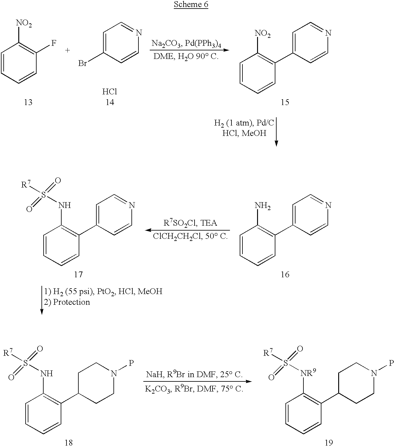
C1=CC=CC(C2CCN(P)CC2)=C1[NR9]S(=O)([R7])=O.C1=CC=CC(C2CCN(P)CC2)=C1NS(=O)([R7])=O.C1=CC=CC(C2=CC=NC=C2)=C1N.C1=CC=CC(C2=CC=NC=C2)=C1NS(=O)([R7])=O.C1=CC=CC(F)=C1[NO2].C1=CC=CC(C2=CC=NC=C2)=C1[NO2].C1=C(Br)C=CN=C1.[HCl14]
